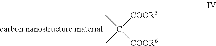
[COOR5]C([COOR6])(C)C
